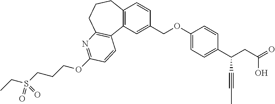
C12=C(C=C(COC3=CC=C(C(CC(=O)O)C#CC)C=C3)C=C1)C1=C(CCC2)N=C(OCCCS(=O)(=O)CC)C=C1
